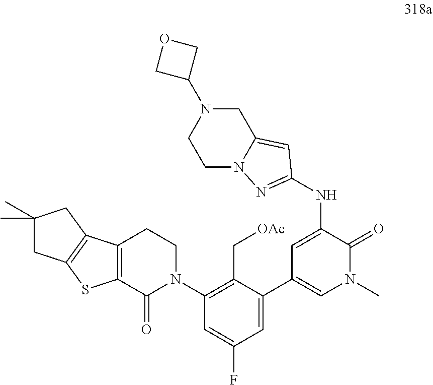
C1(N2CCC3=C(C2=O)SC2=C3CC(C)(C)C2)=C(C[OAc])C(C2=CN(C)C(=O)C(NC3=NN4CCN(C5COC5)CC4=C3)=C2)=CC(F)=C1
